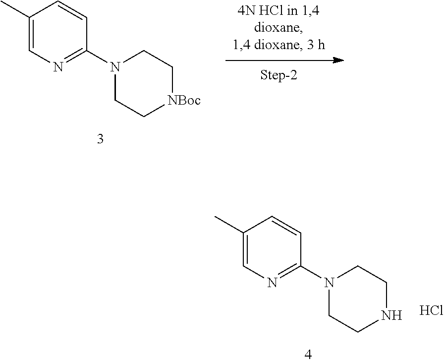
C1(C)=CN=C(N2CCNCC2)C=C1.Cl.C1(C)=CN=C(N2CC[NBoc]CC2)C=C1
